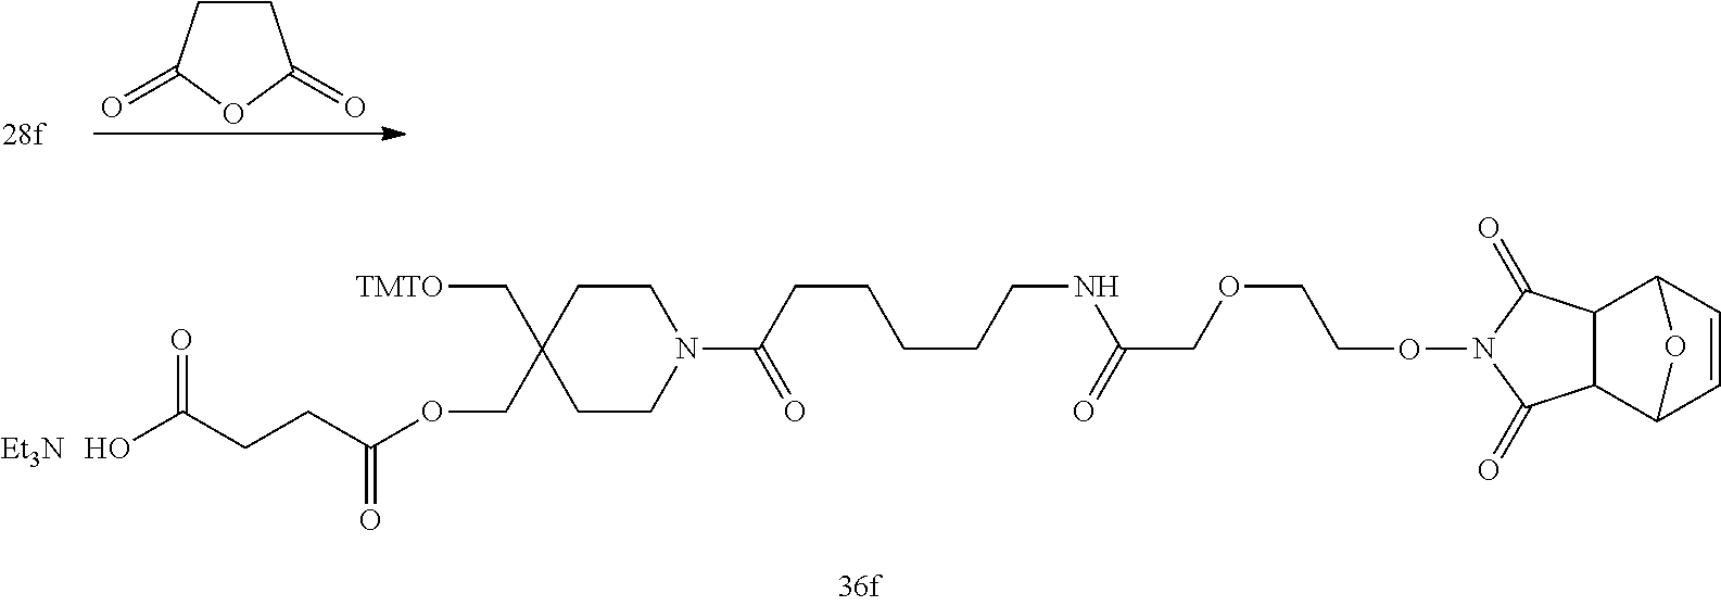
C(C1(C[TMTO])CCN(C(=O)CCCCCNC(=O)COCCON2C(=O)C3C(C2=O)C2C=CC3O2)CC1)OC(CCC(O)=O)=O.[Et3N].C1CC(=O)OC1=O
